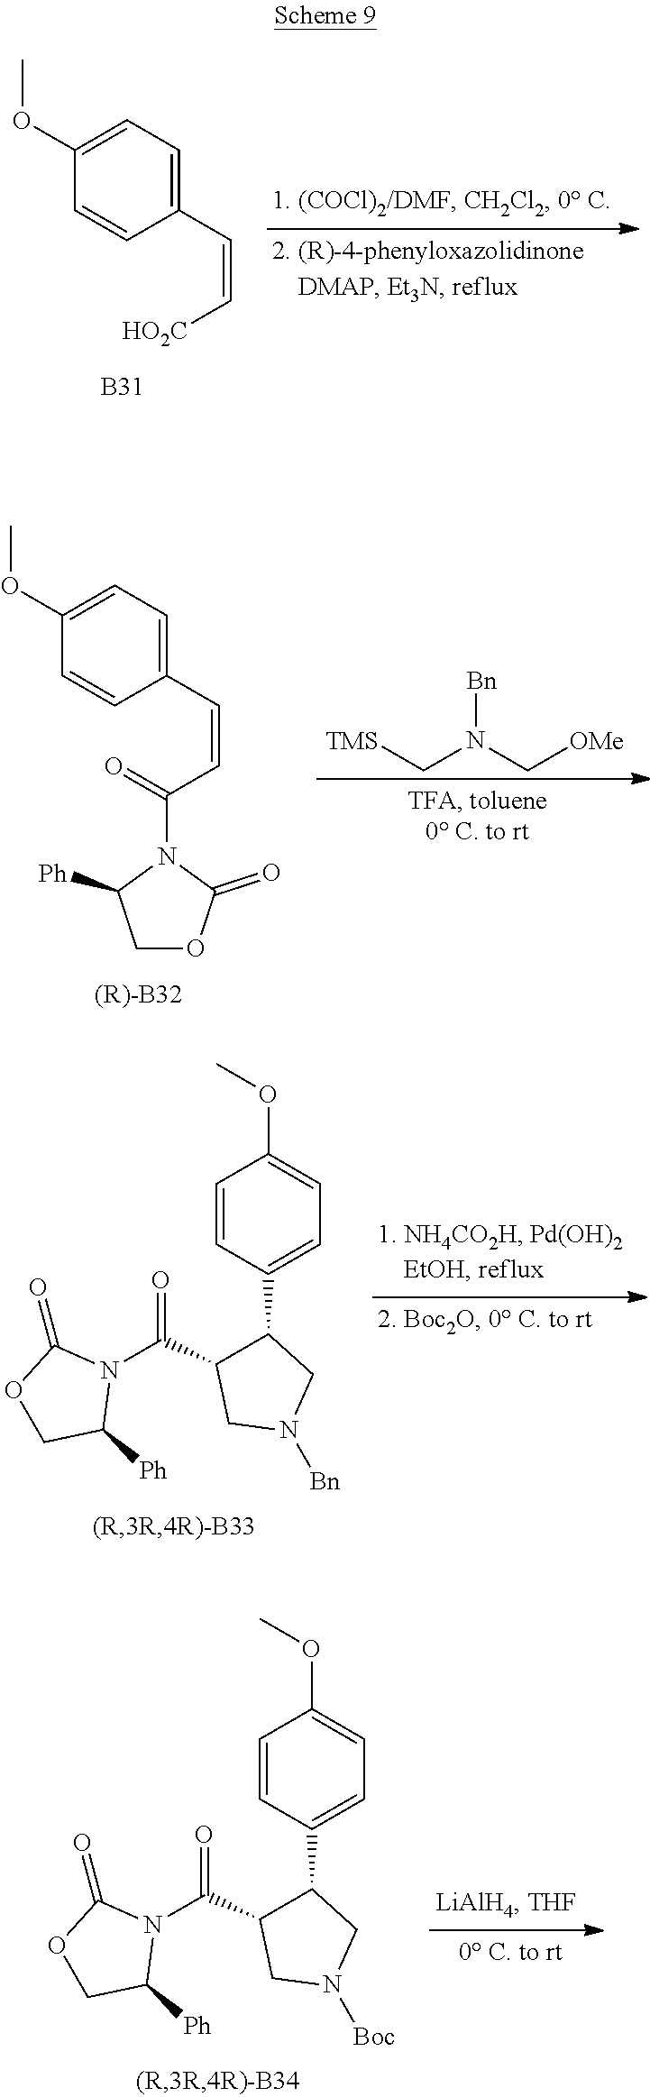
C1=CC(C=C[HO2C])=CC=C1OC.[B31].C(N(C[OMe])[Bn])[TMS].COC1=CC=C(C=CC(=O)N2C([Ph])COC2=O)C=C1.O(C)C1=CC=C(C2C(C(=O)N3C(=O)OCC3[Ph])CN([Bn])C2)C=C1.O(C)C1=CC=C(C2C(C(=O)N3C(=O)OCC3[Ph])CN([Boc])C2)C=C1
